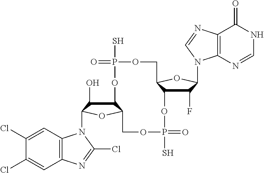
C12C(O)C(N3C4=C(C=C(Cl)C(Cl)=C4)N=C3Cl)OC1COP(S)(=O)OC1C(F)C(N3C4=C(C(=O)NC=N4)N=C3)OC1COP(S)(=O)O2
